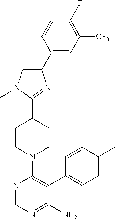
C1(C2=CC([CF3])=C(F)C=C2)=CN(C)C(C2CCN(C3=C(C4=CC=C(C)C=C4)C(N)=NC=N3)CC2)=N1
